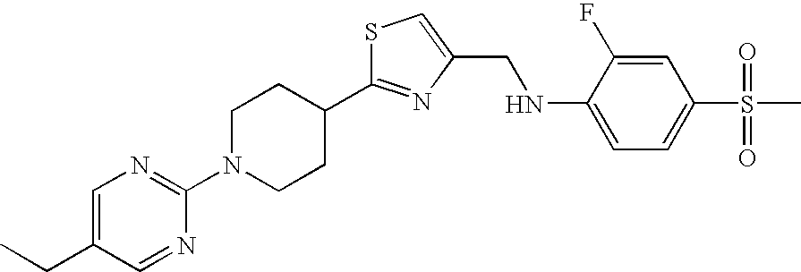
C1N(C2=NC=C(CC)C=N2)CCC(C2=NC(CNC3=CC=C(S(=O)(=O)C)C=C3F)=CS2)C1
